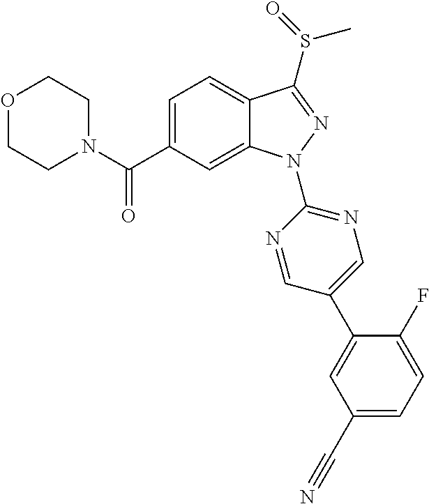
O1CCN(C(C2=CC=C3C(=C2)N(C2=NC=C(C4=CC(C#N)=CC=C4F)C=N2)N=C3S(=O)C)=O)CC1
